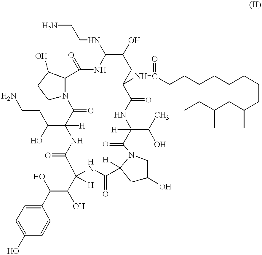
C1N2C(C(O)C1)C(=O)NC(NCCN)C(O)CC(NC(=O)CCCCCCCCC(CC(CC)C)C)C(=O)NC(C(O)C)([H])C(=O)N1CC(O)CC1([H])C(=O)NC(C(O)C(O)C1=CC=C(O)C=C1)([H])C(=O)NC(C(CCN)O)([H])C2=O
